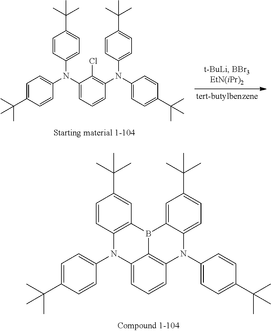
C1(C(C)(C)C)=CC=C(N(C2=C(Cl)C(N(C3=CC=C(C(C)(C)C)C=C3)C3=CC=C(C(C)(C)C)C=C3)=CC=C2)C2=CC=C(C(C)(C)C)C=C2)C=C1.C1(C(C)(C)C)=CC=C(N2C3=C4C(=CC=C3)N(C3=CC=C(C(C)(C)C)C=C3)C3=C(C=C(C(C)(C)C)C=C3)B4C3=CC(C(C)(C)C)=CC=C23)C=C1
